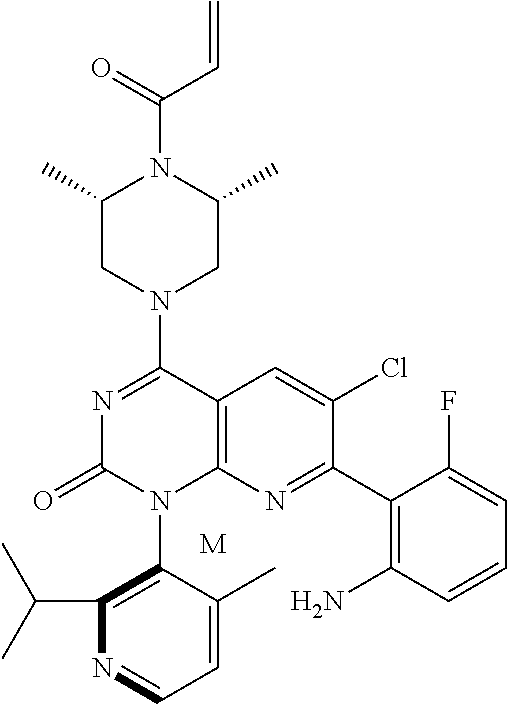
C12=C(N=C(C3=C(N)C=CC=C3F)C(Cl)=C1)N(C1=C(C(C)C)N=CC=C1C)C(=O)N=C2N1CC(C)N(C(C=C)=O)C(C)C1.[M]
